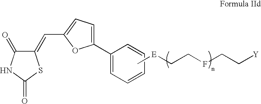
C1(C2=CC=C(C=C3C(=O)NC(=O)S3)O2)=CC=CC=C1.C[E]CCFCC[Y]
